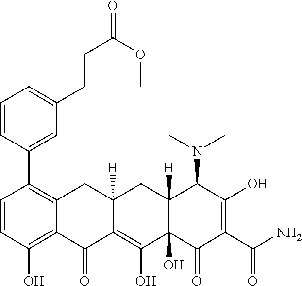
C1=CC(O)=C2C(=C1C1=CC(CCC(OC)=O)=CC=C1)CC1([H])C(=C(O)C3(O)C([H])(C1)C(N(C)C)C(O)=C(C(N)=O)C3=O)C2=O
